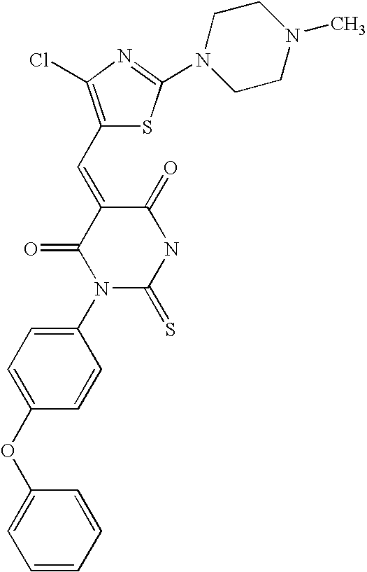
C1(OC2=CC=C(N3C(=S)NC(=O)C(=CC4=C(Cl)N=C(N5CCN(C)CC5)S4)C3=O)C=C2)=CC=CC=C1
